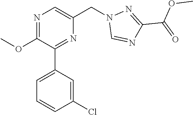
N1=C(OC)C(C2=CC=CC(Cl)=C2)=NC(CN2C=NC(C(=O)OC)=N2)=C1
